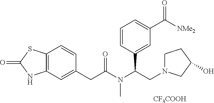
C12=C(C=C(CC(=O)N(C)C(C3=CC(C(=O)[NMe2])=CC=C3)CN3CCC(O)C3)C=C1)NC(=O)S2.[CF3COOH]
